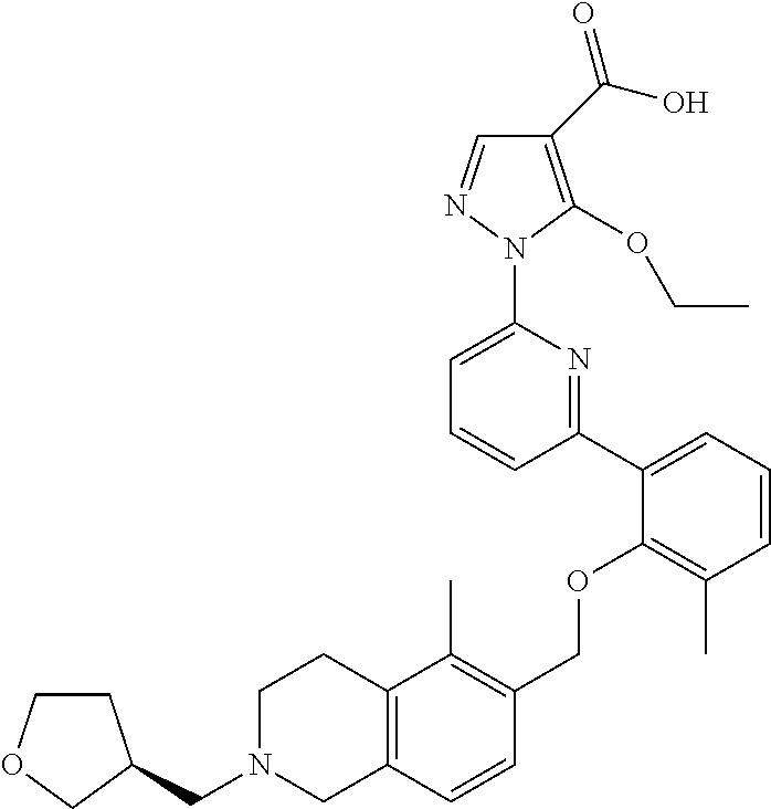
C1(C(O)=O)=C(OCC)N(C2=CC=CC(C3=CC=CC(C)=C3OCC3=C(C)C4=C(C=C3)CN(CC3CCOC3)CC4)=N2)N=C1
